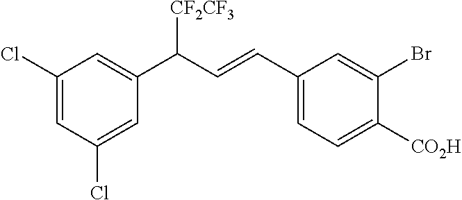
C1(Cl)=CC(Cl)=CC(C(C=CC2=CC=C([CO2H])C(Br)=C2)[CF2CF3])=C1
